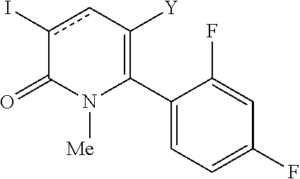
C1(C2=C([Y])cc(I)C(=O)N2[Me])=CC=C(F)C=C1F
